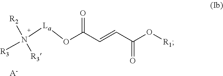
[La](OC(C=CC(O[R1])=O)=O)N([R2])([R3])[R3].[A-]
